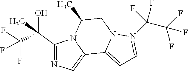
C1(C(C(F)(F)F)(O)C)=NC=C2N1C(C)CN1C2=CC=N1C(C(F)(F)F)(F)F
